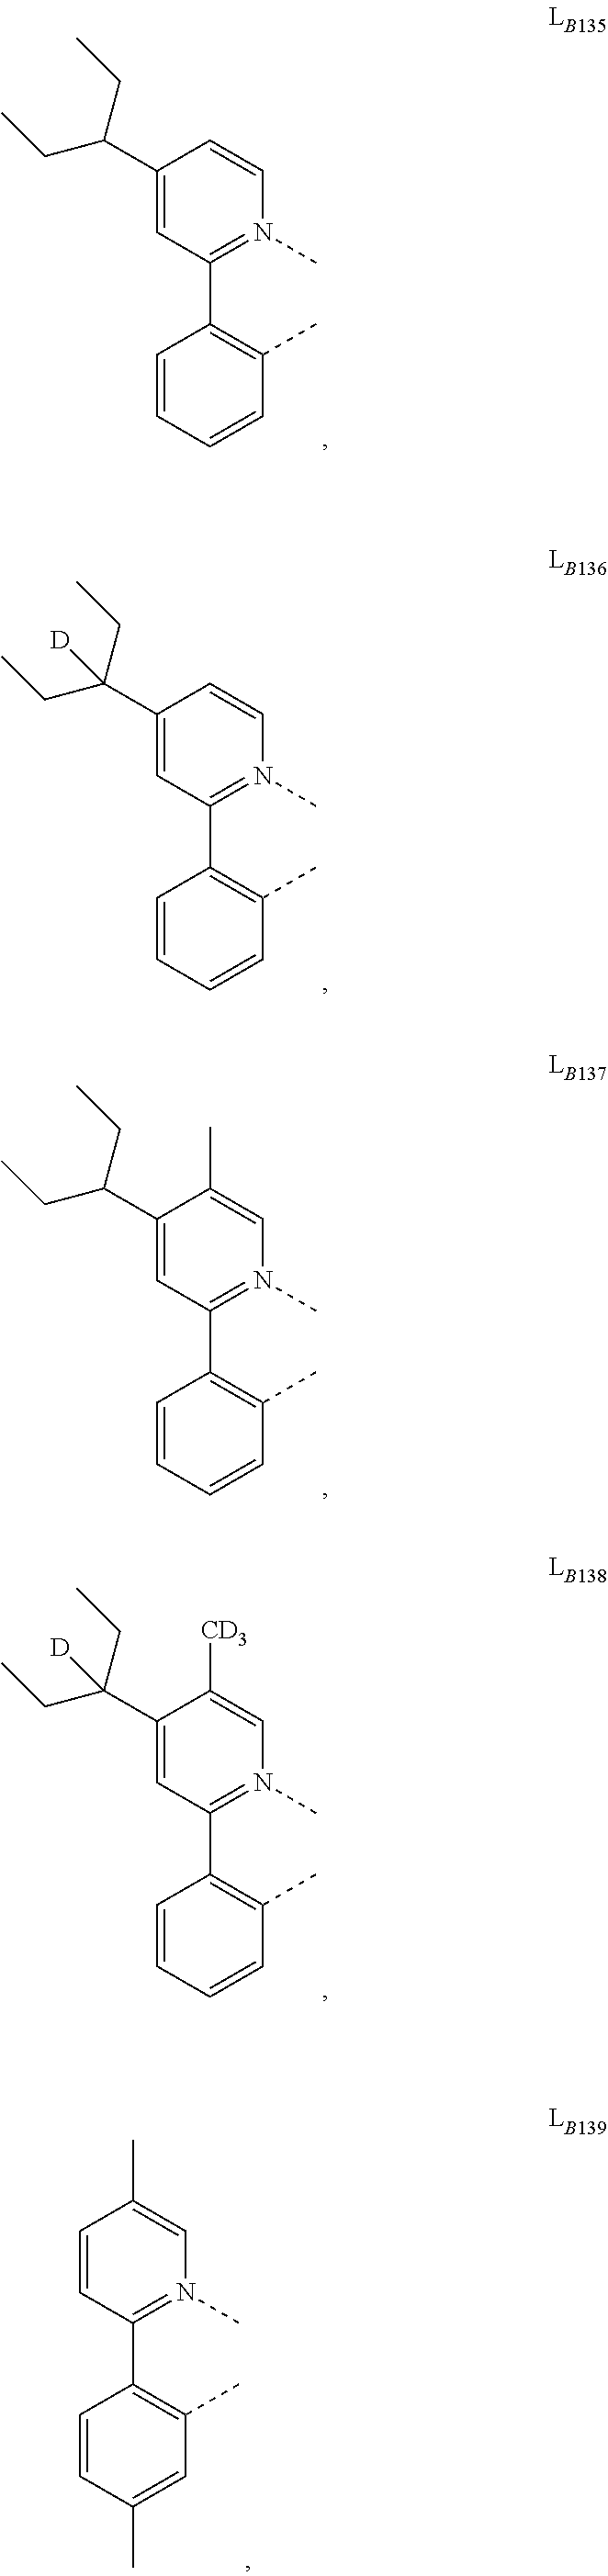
C1(C(CC)CC)=CC(C2=C(C)C=CC=C2)=N(C)C=C1.C1(C(CC)(CC)[D])=CC(C2=C(C)C=CC=C2)=N(C)C=C1.C1(C(CC)CC)=CC(C2=C(C)C=CC=C2)=N(C)C=C1C.C1(C(CC)(CC)[D])=CC(C2=C(C)C=CC=C2)=N(C)C=C1[CD3].C1=CC(C2=C(C)C=C(C)C=C2)=N(C)C=C1C
